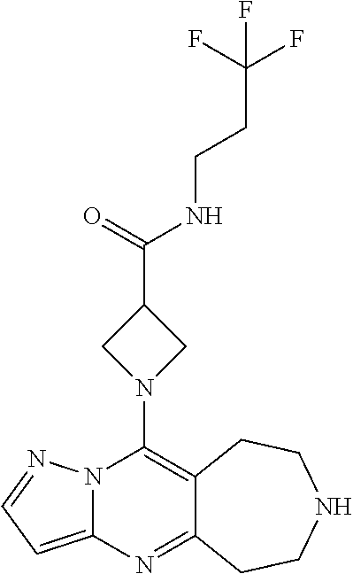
C12=C(N3CC(C(=O)NCCC(F)(F)F)C3)N3C(=CC=N3)N=C1CCNCC2
